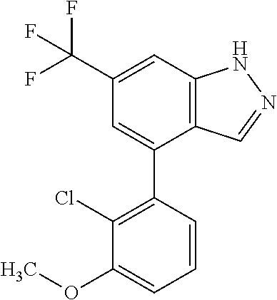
C12=C(C=C(C(F)(F)F)C=C1C1=C(Cl)C(OC)=CC=C1)NN=C2
